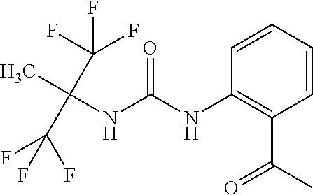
O=C(NC1=C(C(C)=O)C=CC=C1)NC(C)(C(F)(F)F)C(F)(F)F
